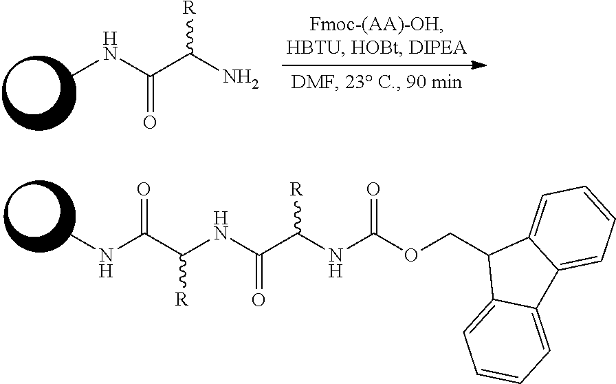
CNC(C(NC(C(NC(OCC1C2=CC=CC=C2C2=CC=CC=C12)=O)[R])=O)[R])=O.N(C(C(N)[R])=O)C
